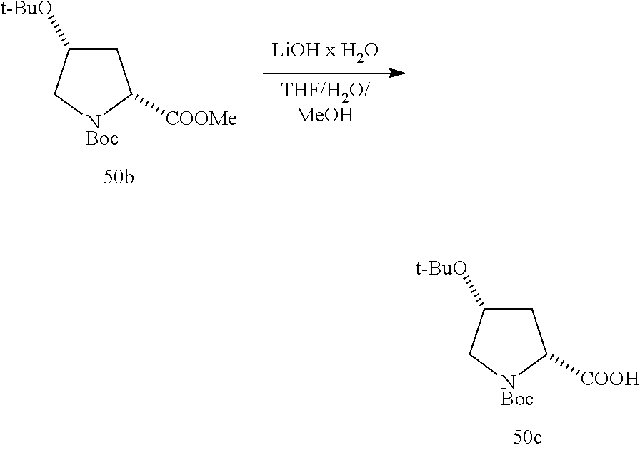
C1C([t-BuO])C[NBoc]C1[COOH].[THF/H2O/MeOH].C1C([t-BuO])C[NBoc]C1[COOMe]
